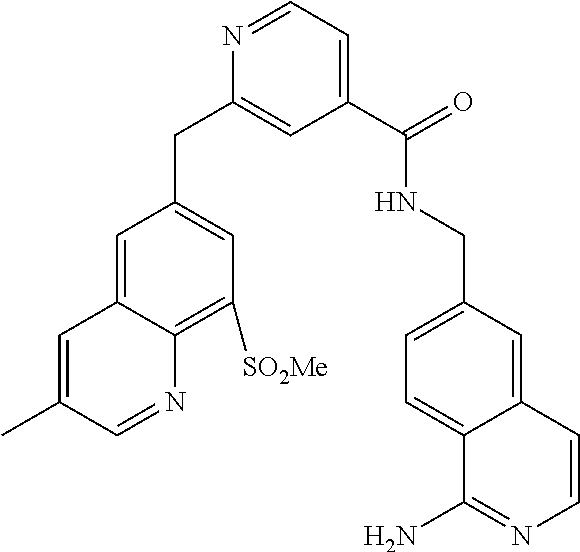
N1=CC=C(C(NCC2=CC=C3C(=C2)C=CN=C3N)=O)C=C1CC1=CC([SO2Me])=C2C(=C1)C=C(C)C=N2
